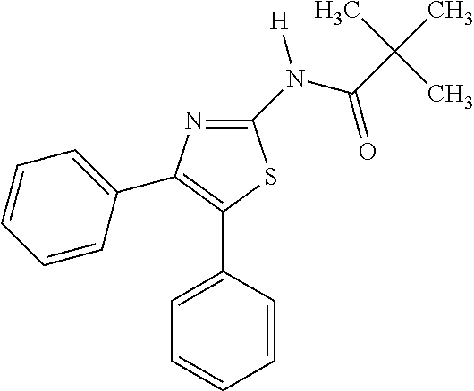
C1=CC(C2=C(C3=CC=CC=C3)N=C(N(C(C(C)(C)C)=O)[H])S2)=CC=C1
